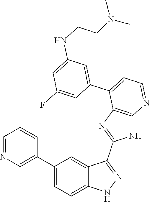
C1=NC=C(C2=CC=C3C(=C2)C(C2=NC4=C(N2)N=CC=C4C2=CC(NCCN(C)C)=CC(F)=C2)=NN3)C=C1
